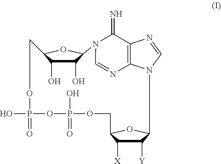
C1([Y])C([X])C2OC1N1C3=C(C(=N)N(C4C(O)C(O)C(O4)COP(O)(=O)OP(=O)(O)OC2)C=N3)N=C1
